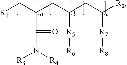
[R1]CC(CC(CC([R2])[R7][R8])[R5][R6])C(N([R4])[R3])=O
